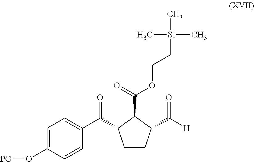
C1=C(O[PG])C=CC(C(=O)C2CCC(C([H])=O)C2C(=O)OCC[Si](C)(C)C)=C1
